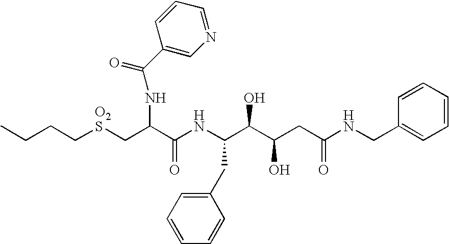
C(CC[O2S]CC(C(NC(C(C(CC(NCC1=CC=CC=C1)=O)O)O)CC1=CC=CC=C1)=O)NC(=O)C1=CN=CC=C1)C
